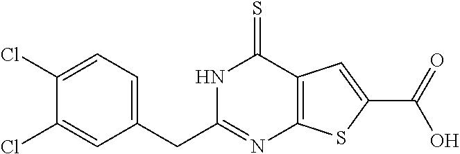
C1(Cl)=CC=C(CC2=NC3=C(C(=S)N2)C=C(C(=O)O)S3)C=C1Cl
